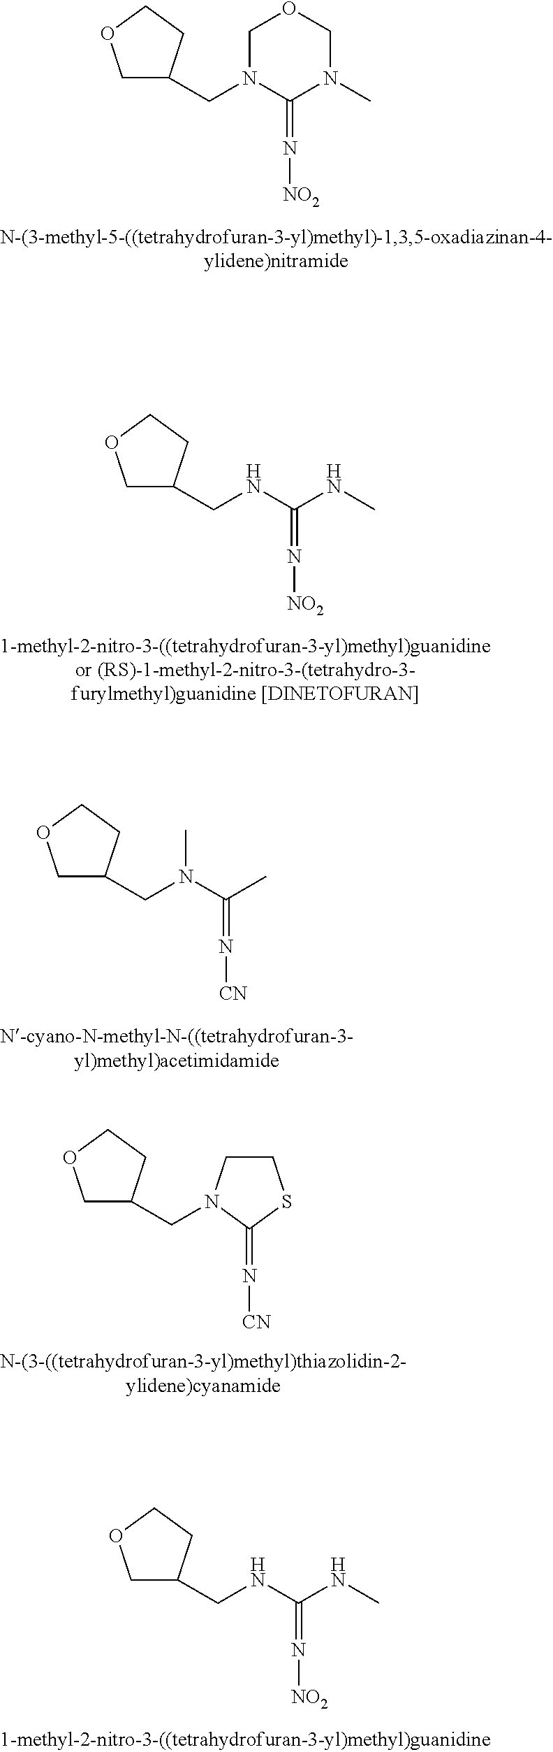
C1C(CN2C(=N[NO2])N(C)COC2)CCO1.C1C(CNC(NC)=N[NO2])CCO1.C1C(CN(C(C)=N[CN])C)CCO1.C1C(CN2CCSC2=N[CN])CCO1.C1C(CNC(NC)=N[NO2])CCO1
